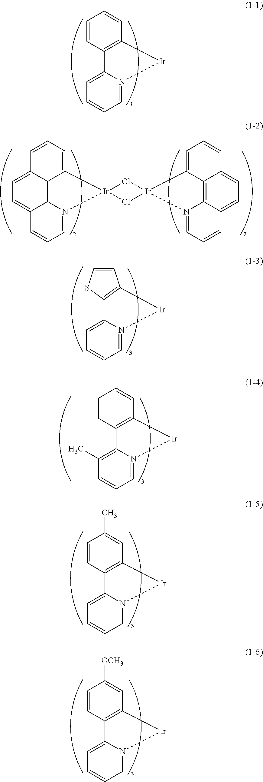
C12=C(C=CC=C1)[Ir]N1=CC=CC=C21.C12=C3C4=CC=C1C=CC=C2[Ir]1(N3=CC=C4)Cl[Ir]2(Cl1)N1=CC=CC3=CC=C4C(=C31)C2=CC=C4.C12=C([Ir]N3=CC=CC=C13)C=CS2.C12=C(C=CC=C1)[Ir]N1=CC=CC(C)=C21.C12=C(C=C(C)C=C1)[Ir]N1=CC=CC=C21.C12=C(C=C([OCH3])C=C1)[Ir]N1=CC=CC=C21
